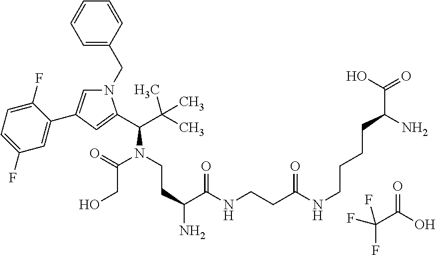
C1=C(CN2C=C(C3=CC(F)=CC=C3F)C=C2C(C(C)(C)C)N(C(CO)=O)CCC(C(=O)NCCC(NCCCCC(N)C(=O)O)=O)N)C=CC=C1.C(C(O)=O)(F)(F)F
